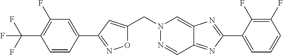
C(N1N=CC2=NC(C3=CC=CC(F)=C3F)=NC2=C1)C1=CC(C2=CC(F)=C(C(F)(F)F)C=C2)=NO1
